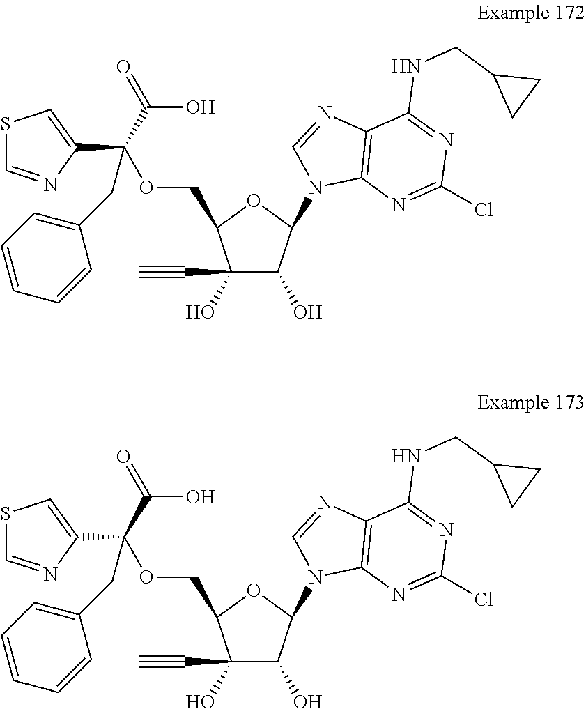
C1(C#C)(O)C(O)C(N2C3=C(N=C2)C(NCC2CC2)=NC(Cl)=N3)OC1COC(C1=CSC=N1)(CC1=CC=CC=C1)C(O)=O.C1(C#C)(O)C(O)C(N2C3=C(N=C2)C(NCC2CC2)=NC(Cl)=N3)OC1COC(C1=CSC=N1)(CC1=CC=CC=C1)C(O)=O
